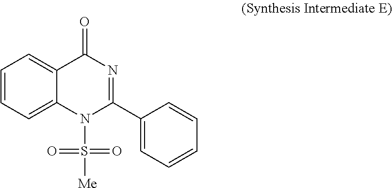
C1=CC=C2C(=C1)C(=O)N=C(C1=CC=CC=C1)N2S(=O)(=O)[Me]
